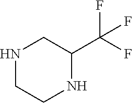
N1CCNC(C(F)(F)F)C1
